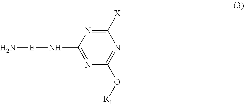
N[E]NC1=NC(O[R1])=NC([X])=N1
